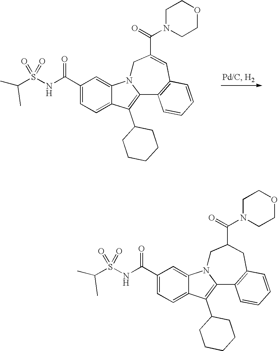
C1(C(=O)NS(=O)(C(C)C)=O)=CC=C2C(=C1)N1C(=C2C2CCCCC2)C2=C(CC(C(=O)N3CCOCC3)C1)C=CC=C2.C1(C(=O)NS(=O)(C(C)C)=O)=CC=C2C(=C1)N1C(=C2C2CCCCC2)C2=C(C=C(C(=O)N3CCOCC3)C1)C=CC=C2
